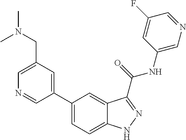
C1(CN(C)C)=CN=CC(C2=CC=C3C(=C2)C(C(NC2=CN=CC(F)=C2)=O)=NN3)=C1
